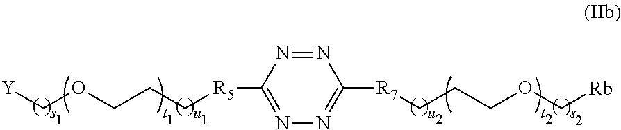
[Y]COCCC[R5]C1=NN=C([R7]CCCOC[Rb])N=N1
